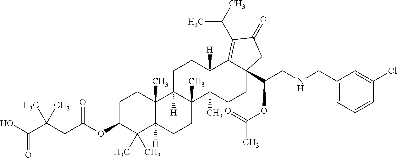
C1C(OC(CC(C(O)=O)(C)C)=O)C(C)(C)C2([H])C(C)(C1)C1([H])C(C)(CC2)C2(C)C([H])(CC1)C1=C(C(C)C)C(=O)CC1(C(CNCC1=CC=CC(Cl)=C1)OC(C)=O)CC2
